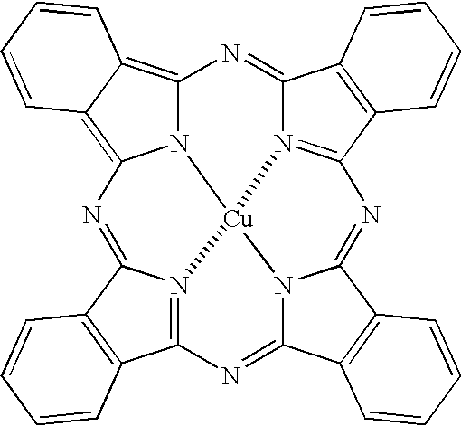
N12C3=C4C(=C1N=C1N5=C(C6=C1C=CC=C6)N=C1N6C(=NC7=N(C(=N3)C3=C7C=CC=C3)[Cu]256)C2=C1C=CC=C2)C=CC=C4
